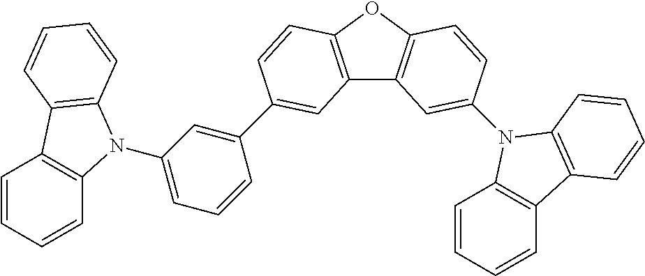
C12=C(OC3=C1C=C(N1C4=C(C=CC=C4)C4=C1C=CC=C4)C=C3)C=CC(C1=CC(N3C4=C(C=CC=C4)C4=C3C=CC=C4)=CC=C1)=C2
